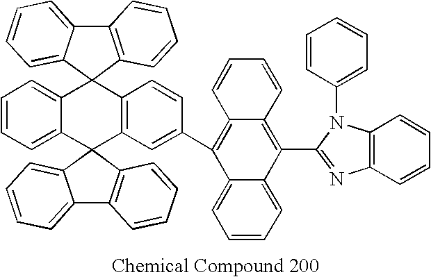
C12=CC=CC=C1C1(C3=C(C=CC(C4=C5C(=C(C6=NC7=C(N6C6=CC=CC=C6)C=CC=C7)C6=CC=CC=C46)C=CC=C5)=C3)C23C2=CC=CC=C2C2=C3C=CC=C2)C2=C(C3=CC=CC=C31)C=CC=C2
